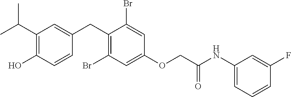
C1(CC2=CC(C(C)C)=C(O)C=C2)=C(Br)C=C(OCC(NC2=CC=CC(F)=C2)=O)C=C1Br
